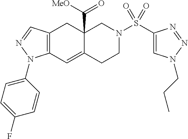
C12=C(C=NN1C1=CC=C(F)C=C1)CC1(C(=O)[MeO])C(=C2)CCN(S(C2=CN(CCC)N=N2)(=O)=O)C1
